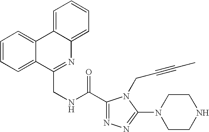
C12=CC=CC=C1C(CNC(=O)C1=NN=C(N3CCNCC3)N1CC#CC)=NC1=CC=CC=C21
